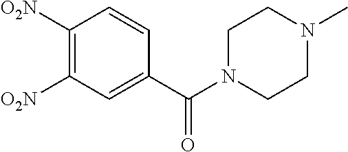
C1([O2N])=C([O2N])C=C(C(N2CCN(C)CC2)=O)C=C1
